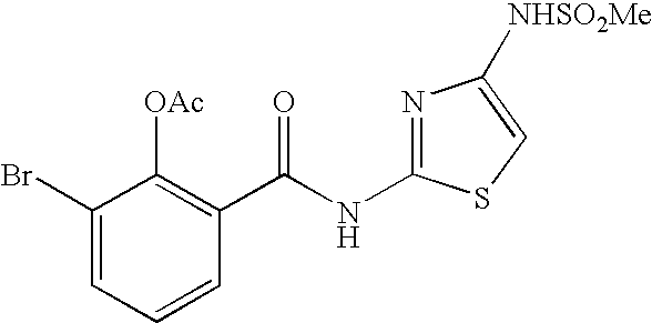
C1(Br)=CC=CC(C(NC2=NC([NHSO2Me])=CS2)=O)=C1[OAc]
